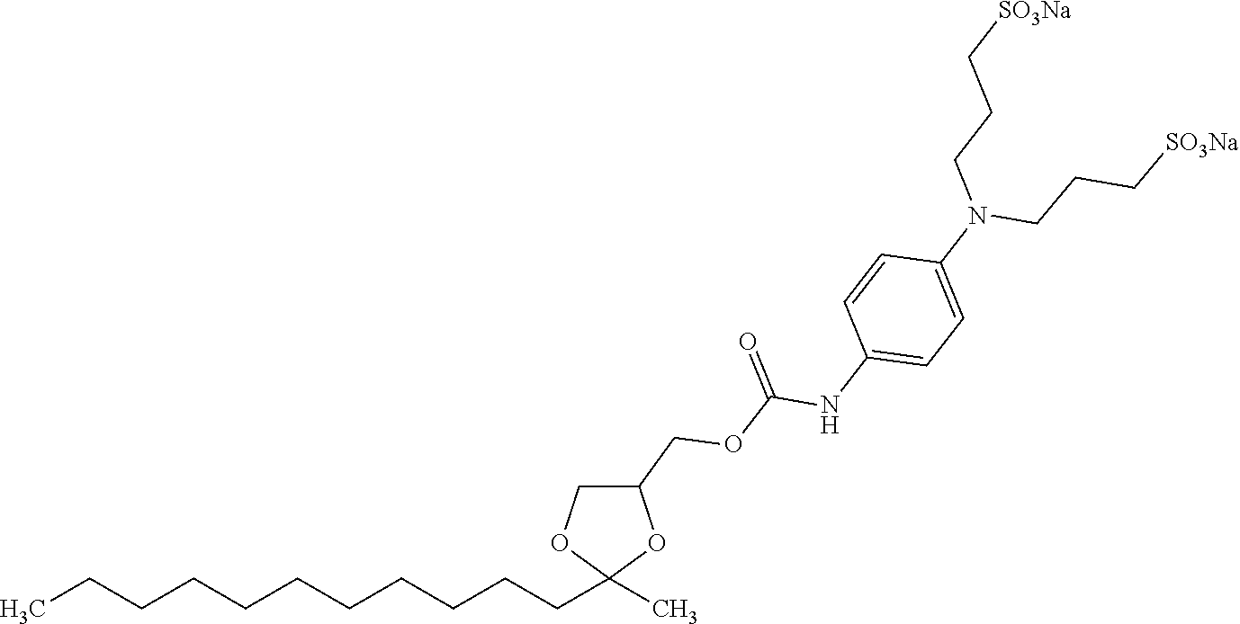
C1(COC(NC2=CC=C(N(CCC[SO3Na])CCC[SO3Na])C=C2)=O)COC(CCCCCCCCCCC)(C)O1
